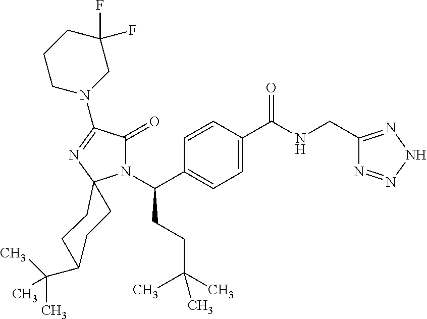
C1C(C(C)(C)C)CCC2(C1)N(C(CCC(C)(C)C)C1=CC=C(C(=O)NCC3=NNN=N3)C=C1)C(=O)C(N1CC(F)(F)CCC1)=N2
